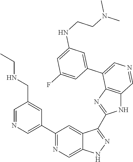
C1(C2=CN=CC(CNCC)=C2)=NC=C2C(=C1)C(C1=NC3=C(N1)C=NC=C3C1=CC(NCCN(C)C)=CC(F)=C1)=NN2
